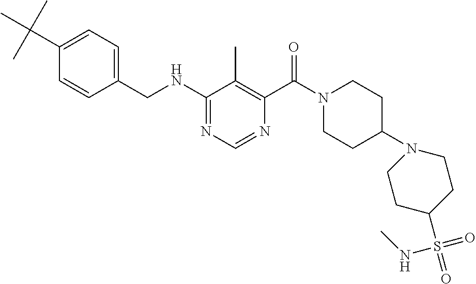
C1(NCC2=CC=C(C(C)(C)C)C=C2)=NC=NC(C(N2CCC(N3CCC(S(=O)(NC)=O)CC3)CC2)=O)=C1C
